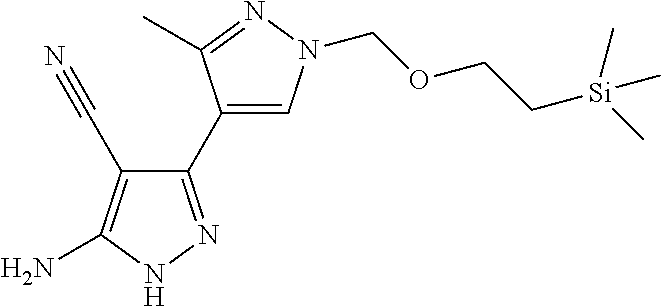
C1(C#N)=C(N)NN=C1C1=CN(COCC[Si](C)(C)C)N=C1C
